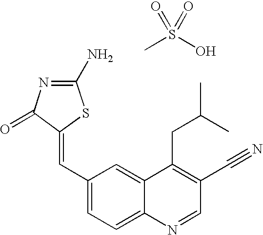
C1(C=C2SC(N)=NC2=O)=CC=C2C(=C1)C(CC(C)C)=C(C#N)C=N2.OS(C)(=O)=O
